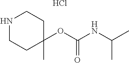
N1CCC(OC(NC(C)C)=O)(C)CC1.Cl
